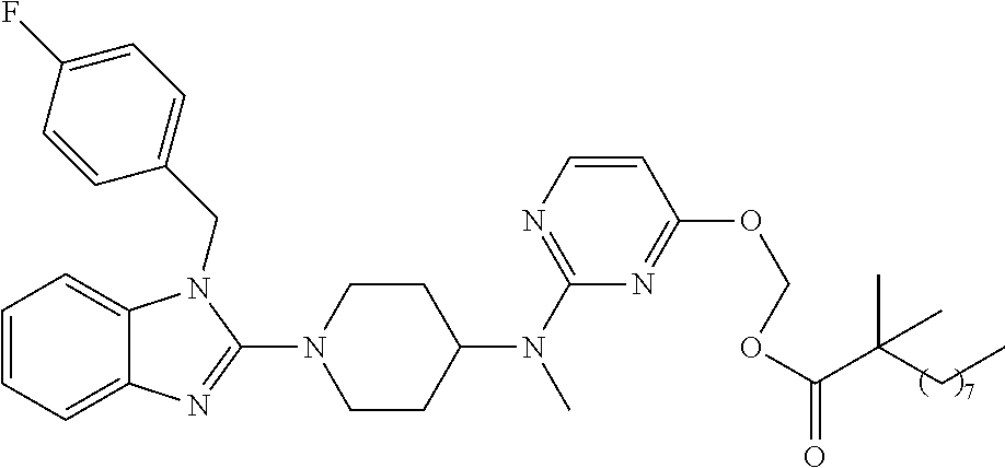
C1=CC=C2C(=C1)N(CC1=CC=C(F)C=C1)C(N1CCC(N(C)C3=NC=CC(OCOC(=O)C(CC)(C)C)=N3)CC1)=N2
